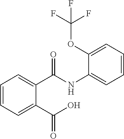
C1=CC=C(C(=O)O)C(C(=O)NC2=CC=CC=C2OC(F)(F)F)=C1
